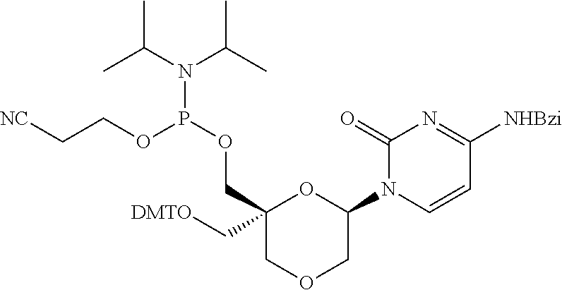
C1(N2C=CC([NHBzi])=NC2=O)OC(C[DMTO])(COP(N(C(C)C)C(C)C)OCC[NC])COC1
